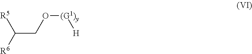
C(CO[(G1)y][H])([R6])[R5]
